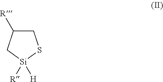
C1C([R])C[Si]([R])([H])S1
